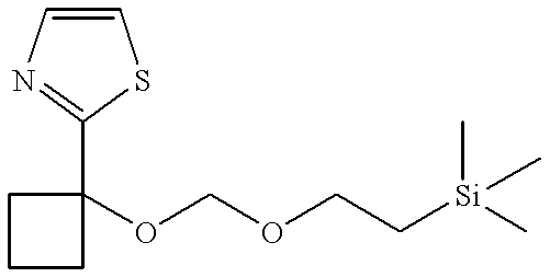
C1(C2(OCOCC[Si](C)(C)C)CCC2)=NC=CS1
